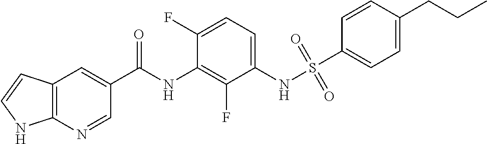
C12=C(N=CC(C(NC3=C(F)C(NS(=O)(=O)C4=CC=C(CCC)C=C4)=CC=C3F)=O)=C1)NC=C2
